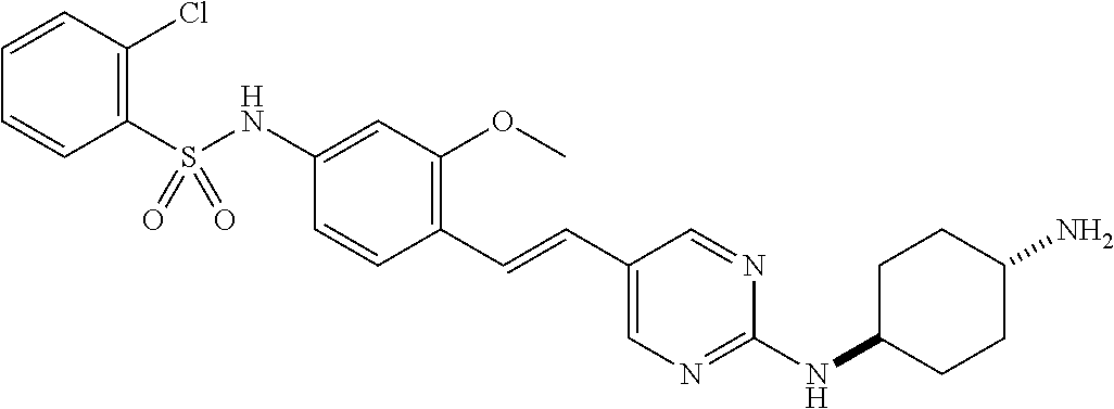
C1(S(NC2=CC(OC)=C(C=CC3=CN=C(NC4CCC(N)CC4)N=C3)C=C2)(=O)=O)=C(Cl)C=CC=C1
